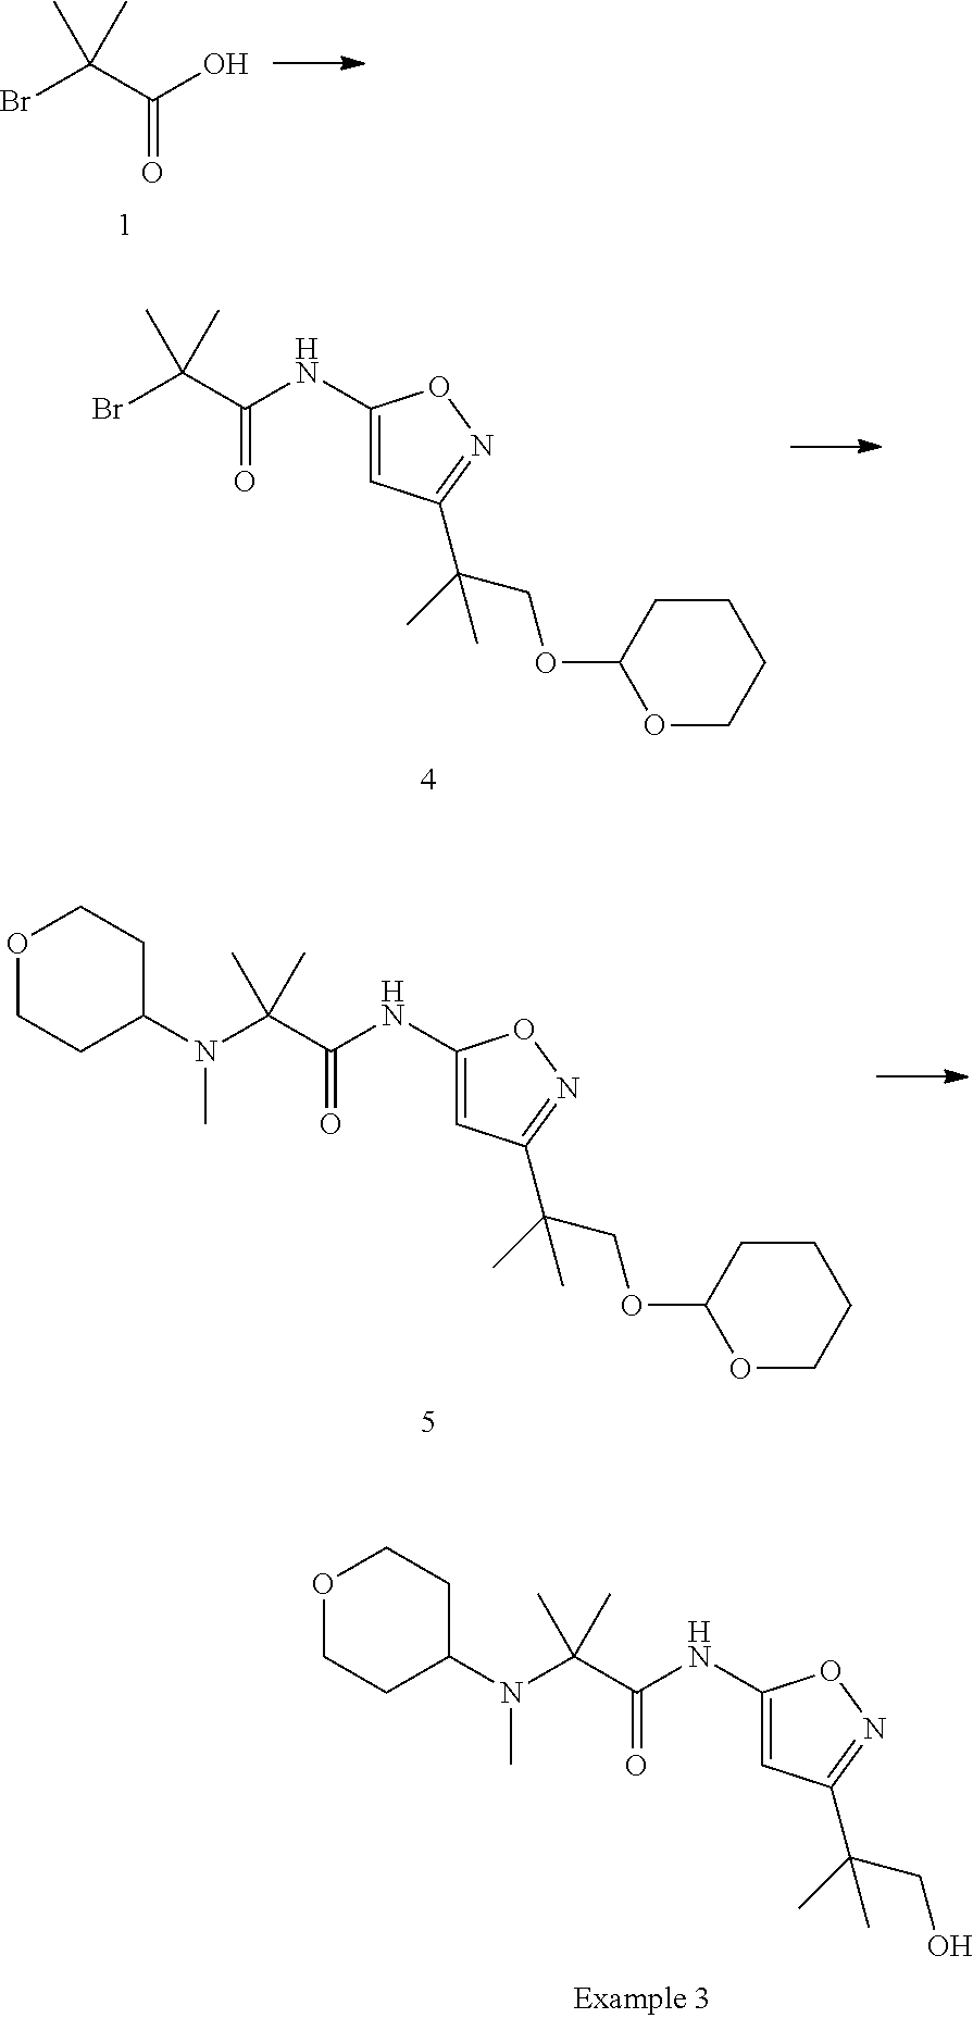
BrC(C(O)=O)(C)C.N(C(C(NC1=CC(C(C)(CO)C)=NO1)=O)(C)C)(C1CCOCC1)C.BrC(C(NC1=CC(C(C)(COC2OCCCC2)C)=NO1)=O)(C)C.N(C(C(NC1=CC(C(C)(COC2OCCCC2)C)=NO1)=O)(C)C)(C1CCOCC1)C
